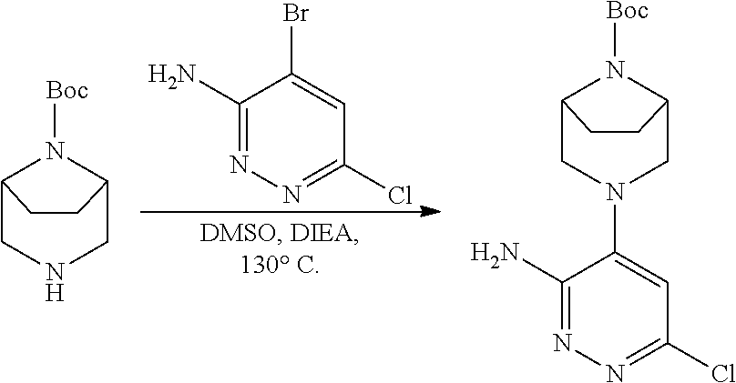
C1(N)=NN=C(Cl)C=C1Br.C12CNCC(N1[Boc])CC2.C12CN(C3=CC(Cl)=NN=C3N)CC(N1[Boc])CC2
